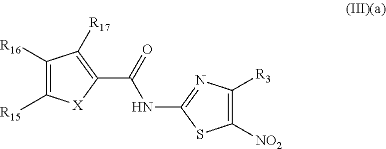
C1(C(NC2=NC([R3])=C([NO2])S2)=O)=C([R17])C([R16])=C([R15])[X]1
